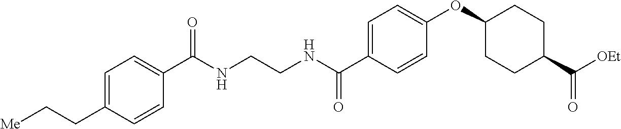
C1=C(C(NCCNC(C2=CC=C(CC[Me])C=C2)=O)=O)C=CC(OC2CCC(C(=O)[OEt])CC2)=C1
